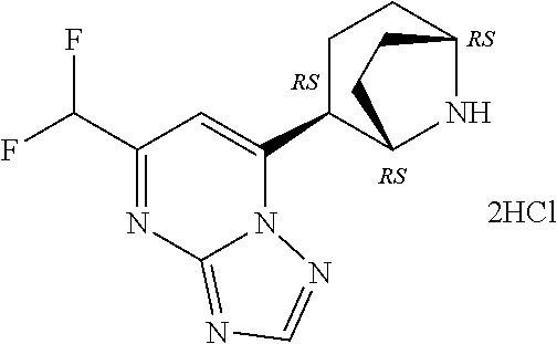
C1(C(F)F)=NC2=NC=NN2C(C2C3NC(CC2)CC3)=C1
